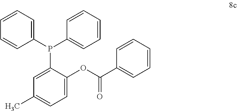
C1(P(C2=CC=CC=C2)C2=CC(C)=CC=C2OC(=O)C2=CC=CC=C2)=CC=CC=C1
